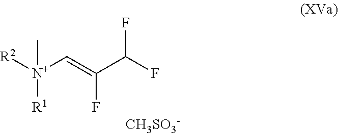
[R2][N+](C=C(C(F)F)F)([R1])C.[CH3SO3-]
